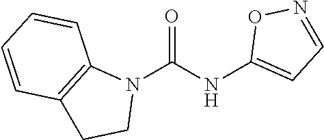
N1(C(NC2=CC=NO2)=O)C2=C(CC1)C=CC=C2
